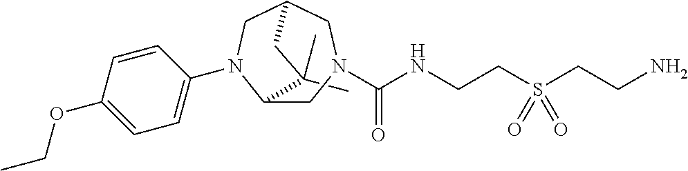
C1(C)(C)C2CN(C(NCCS(CCN)(=O)=O)=O)CC(CN2C2=CC=C(OCC)C=C2)C1
